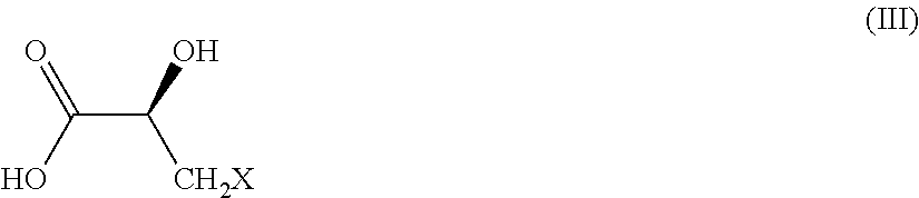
C(C(O)[CH2X])(=O)O
